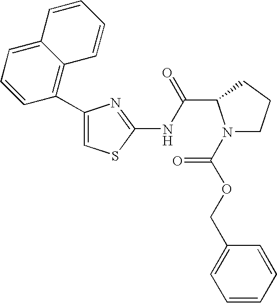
N1(C(OCC2=CC=CC=C2)=O)CCCC1C(=O)NC1=NC(C2=C3C(=CC=C2)C=CC=C3)=CS1
